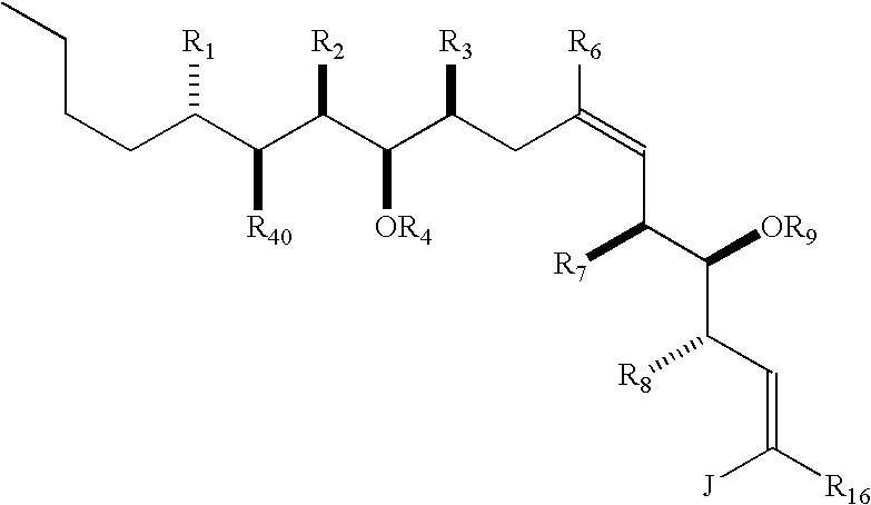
C(C(C([R40])C(C(C(CC(=CC(C([OR9])C(C=C([R16])[J])[R8])[R7])[R6])[R3])[OR4])[R2])[R1])CCC
